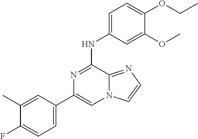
C1(C)=CC(C2=CN3C(=NC=C3)C(NC3=CC=C(OCC)C(OC)=C3)=N2)=CC=C1F
